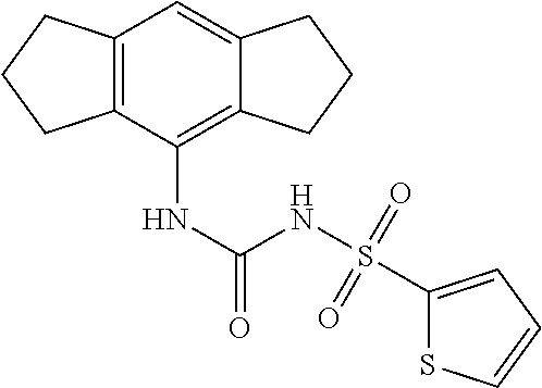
C12=C(C(NC(NS(C3=CC=CS3)(=O)=O)=O)=C3C(=C1)CCC3)CCC2
